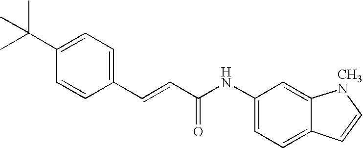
CC(C1=CC=C(C=CC(NC2=CC=C3C(=C2)[CH3N]C=C3)=O)C=C1)(C)C
